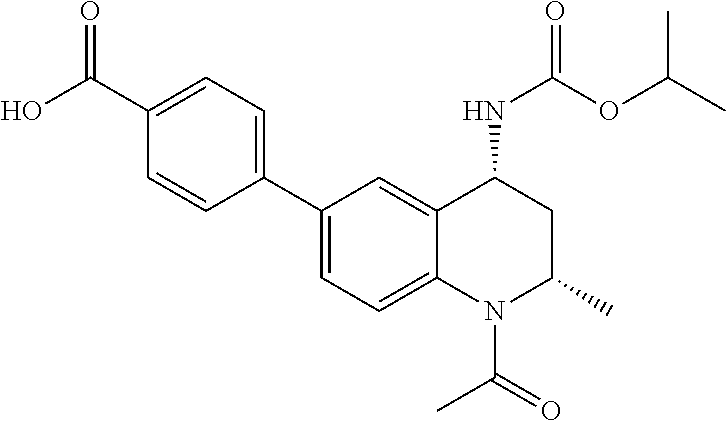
OC(C1=CC=C(C2=CC=C3C(=C2)C(NC(OC(C)C)=O)CC(C)N3C(=O)C)C=C1)=O
